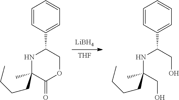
[THF].[LiBH4].C1=CC(C(NC(CO)(CCCC)C)CO)=CC=C1.C1=CC(C2NC(CCCC)(C)C(=O)OC2)=CC=C1
